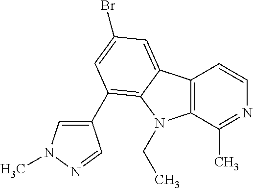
C12=C(C(C)=NC=C1)N(CC)C1=C(C3=CN(C)N=C3)C=C(Br)C=C21
